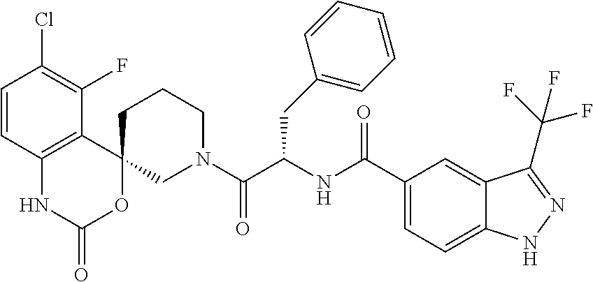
C1=CC2=C(C(F)=C1Cl)C1(OC(=O)N2)CN(C(C(NC(C2=CC=C3C(=C2)C(C(F)(F)F)=NN3)=O)CC2=CC=CC=C2)=O)CCC1
